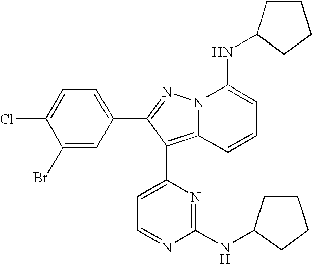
C1(Br)=CC(C2=NN3C(=C2C2=CC=NC(NC4CCCC4)=N2)C=CC=C3NC2CCCC2)=CC=C1Cl
